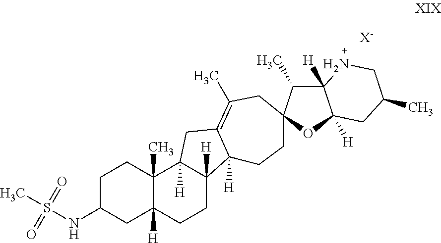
C1C(NS(C)(=O)=O)CC2([H])C(C)(C1)C1([H])C([H])(CC2)C2([H])C(=C(C)CC3(CC2)C(C)C2([H])C([H])(O3)CC(C)CN2)C1.[X-]
